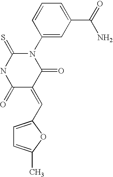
C1(N2C(=S)NC(=O)C(=CC3=CC=C(C)O3)C2=O)=CC(C(=O)N)=CC=C1
